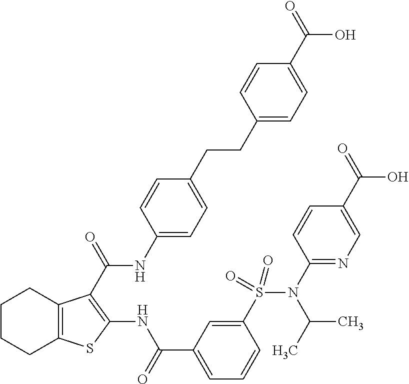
C1CCC2=C(C1)C(C(NC1=CC=C(CCC3=CC=C(C(=O)O)C=C3)C=C1)=O)=C(NC(C1=CC=CC(S(N(C3=NC=C(C(=O)O)C=C3)C(C)C)(=O)=O)=C1)=O)S2
